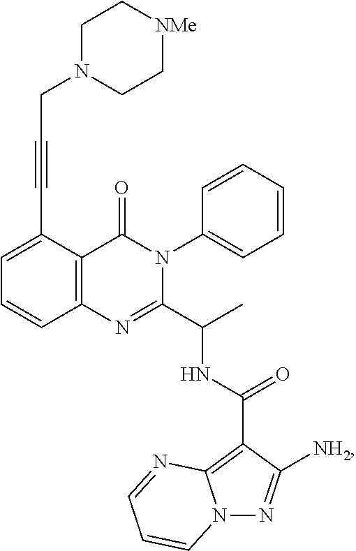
C1=C(C#CCN2CC[NMe]CC2)C2=C(C=C1)N=C(C(C)NC(=O)C1=C3N(N=C1[NH2])C=CC=N3)N(C1=CC=CC=C1)C2=O
